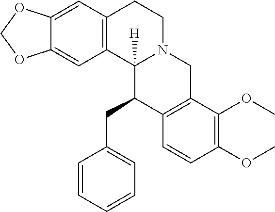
C12=C(C=C3C(=C1)OCO3)CCN1C2([H])C(CC2=CC=CC=C2)C2=C(C1)C(OC)=C(OC)C=C2
